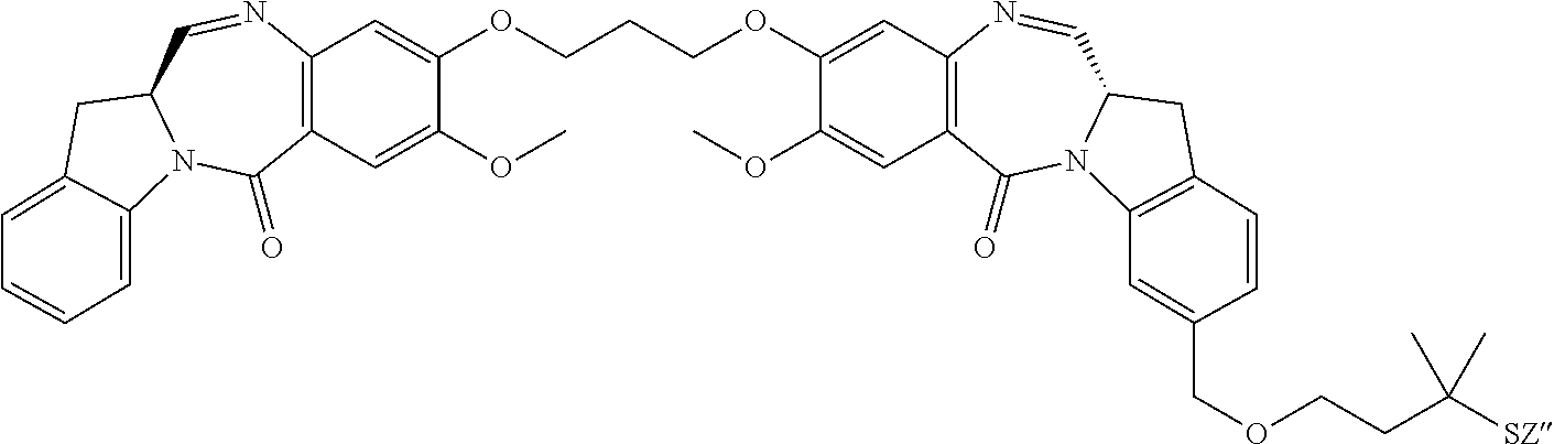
C12=C(C=C(OC)C(OCCCOC3=CC4=C(C=C3OC)C(=O)N3C(C=N4)CC4=C3C=C(COCCC([SZ])(C)C)C=C4)=C1)C(=O)N1C(C=N2)CC2=CC=CC=C12
